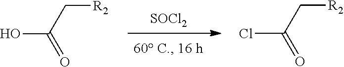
[SOCl2].OC(C[R2])=O.ClC(C[R2])=O
